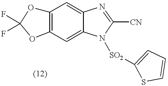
C12=C(C=C3C(=C1)N=C([CN])N3[SO2]C1=CC=CS1)OC(F)(F)O2
